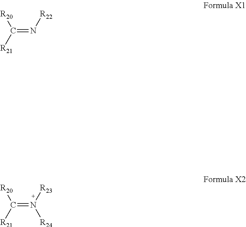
C([R21])([R20])=N[R22].C([R21])([R20])=N([R23])[R24]
